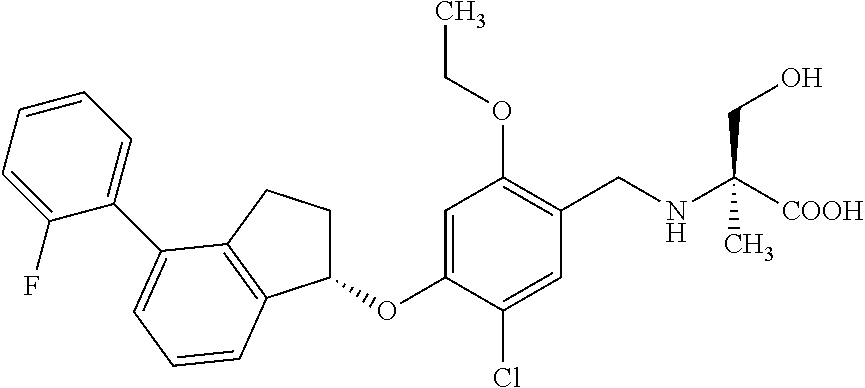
C1=C(OC2CCC3=C2C=CC=C3C2=CC=CC=C2F)C(Cl)=CC(CNC([COOH])(CO)C)=C1OCC
